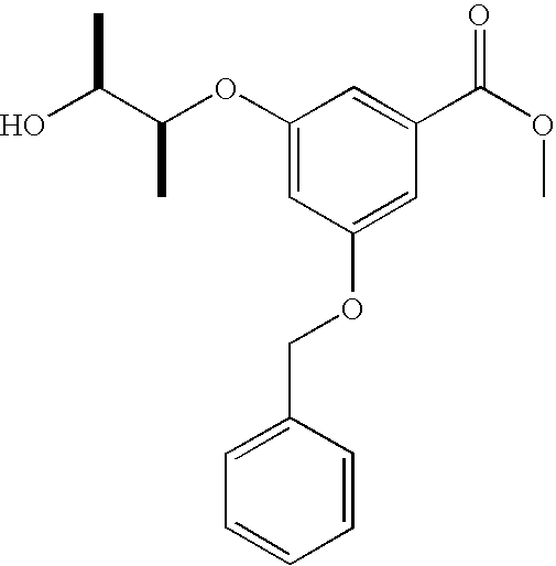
C(OC1=CC(OCC2=CC=CC=C2)=CC(C(OC)=O)=C1)(C(O)C)C
